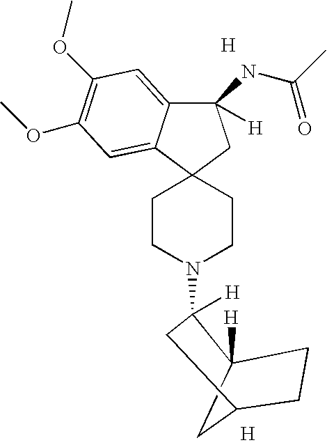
C12([H])CC(CC1)CC2(N1CCC2(C3=CC(OC)=C(OC)C=C3C(NC(C)=O)([H])C2)CC1)[H].[H].[H]
